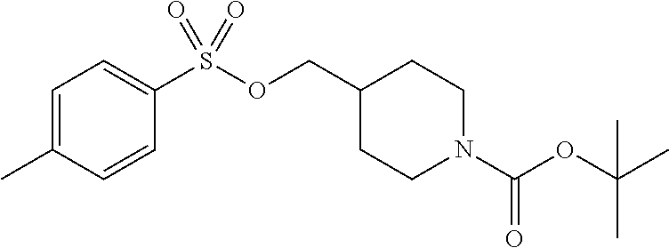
C1=C(C)C=CC(S(OCC2CCN(C(OC(C)(C)C)=O)CC2)(=O)=O)=C1
